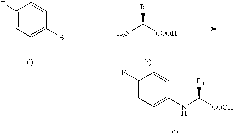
FC1=CC=C(Br)C=C1.NC([COOH])[R3].FC1=CC=C(NC([COOH])[R3])C=C1
